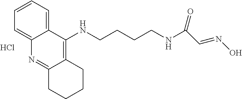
C1=CC=C2C(=C1)N=C1C(=C2NCCCCNC(C=NO)=O)CCCC1.Cl
